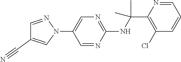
N1(C2=CN=C(NC(C)(C)C3=C(Cl)C=CC=N3)N=C2)N=CC(C#N)=C1
